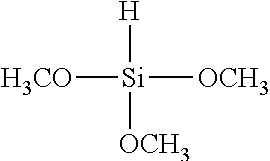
[H3CO][Si]([OCH3])([H])[OCH3]
